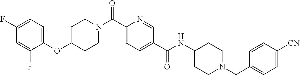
C1CN(C(C2=CC=C(C(=O)NC3CCN(CC4=CC=C([CN])C=C4)CC3)C=N2)=O)CCC1OC1=CC=C(F)C=C1F
